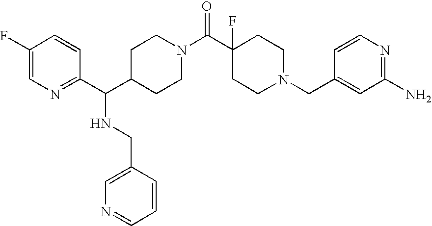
C1C(C(C2=NC=C(F)C=C2)NCC2=CN=CC=C2)CCN(C(C2(F)CCN(CC3=CC(N)=NC=C3)CC2)=O)C1
